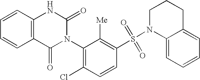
C12=C(C=CC=C1)NC(=O)N(C1=C(Cl)C=CC(S(N3C4=CC=CC=C4CCC3)(=O)=O)=C1[Me])C2=O
